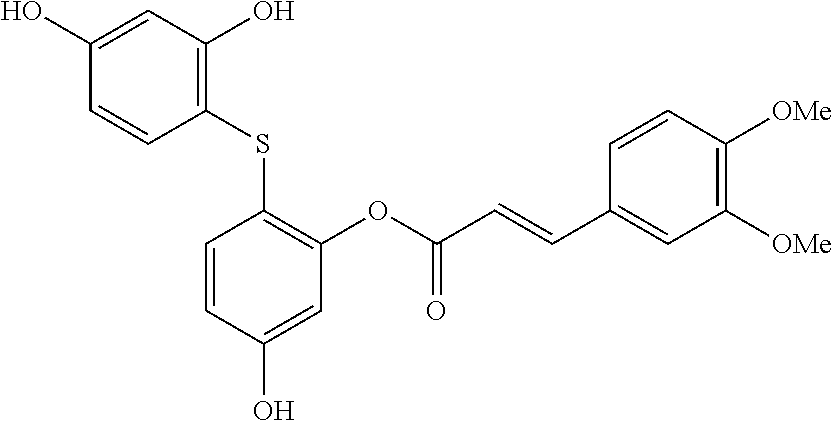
C1=CC(O)=CC(OC(=O)C=CC2=CC([OMe])=C([OMe])C=C2)=C1SC1=C(O)C=C(O)C=C1
